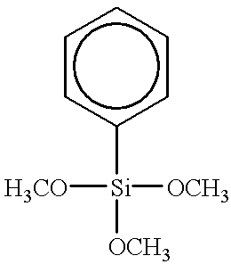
c1cc([Si]([OCH3])([H3CO])[OCH3])ccc1
